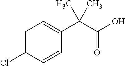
C1=C(Cl)C=CC(C(C(O)=O)(C)C)=C1
